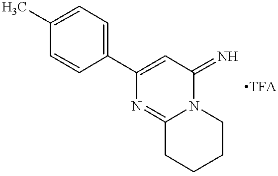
C1(C)=CC=C(C2=CC(=N)N3C(=N2)CCCC3)C=C1
